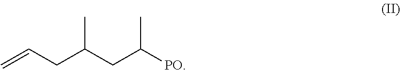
CC([PO])CC(CC=C)C
